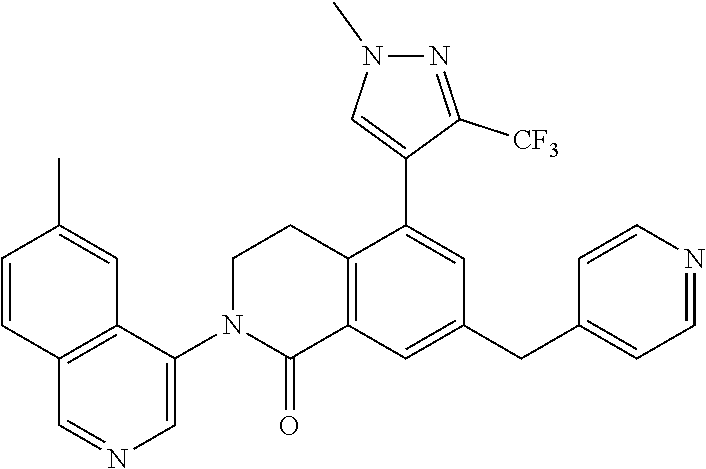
C12=C(C(N3C(=O)C4=C(CC3)C(C3=CN(C)N=C3[CF3])=CC(CC3=CC=NC=C3)=C4)=CN=C1)C=C(C)C=C2
